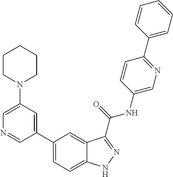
C1(N2CCCCC2)=CN=CC(C2=CC=C3C(=C2)C(C(NC2=CN=C(C4=CC=CC=C4)C=C2)=O)=NN3)=C1
